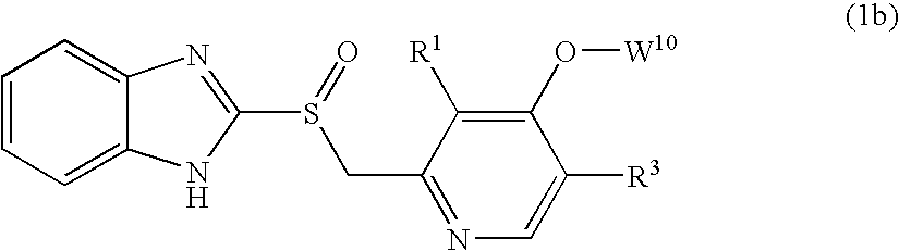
C1=CC=C2C(=C1)N=C(S(=O)CC1=NC=C([R3])C(O[W10])=C1[R1])N2
